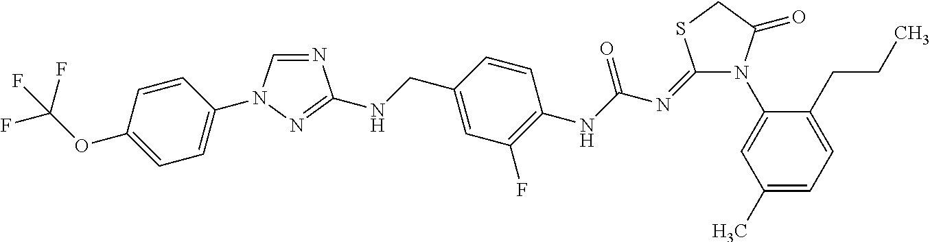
N1(C2=CC(C)=CC=C2CCC)C(=O)CSC1=NC(NC1=C(F)C=C(CNC2=NN(C3=CC=C(OC(F)(F)F)C=C3)C=N2)C=C1)=O
